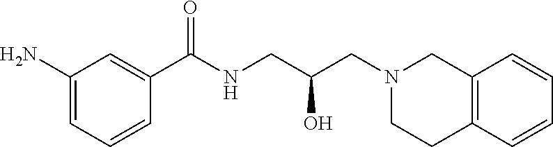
C1(N)=CC=CC(C(NCC(CN2CCC3=C(C2)C=CC=C3)O)=O)=C1
